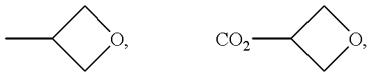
C1C(C)CO1.C1C([CO2])CO1
